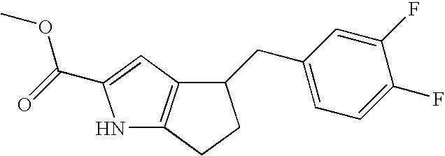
N1C2=C(C=C1C(=O)OC)C(CC1=CC=C(F)C(F)=C1)CC2
